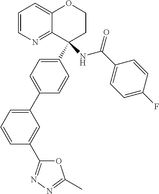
C1=CN=C2C(=C1)OCCC2(C1=CC=C(C2=CC=CC(C3=NN=C(C)O3)=C2)C=C1)NC(C1=CC=C(F)C=C1)=O
